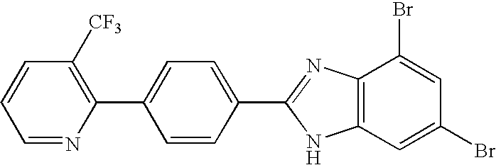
C1=NC(C2=CC=C(C3=NC4=C(N3)C=C(Br)C=C4Br)C=C2)=C([CF3])C=C1
